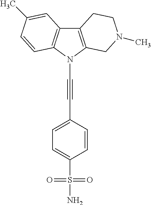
C12=C(N(C#CC3=CC=C(S(N)(=O)=O)C=C3)C3=C1C=C(C)C=C3)CN(C)CC2
